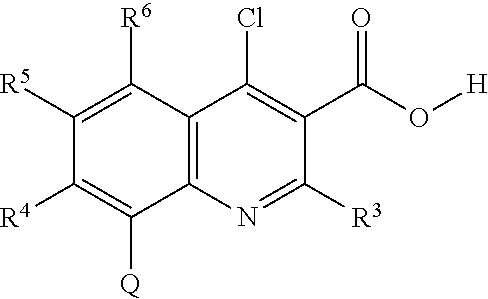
C1([R5])=C([R6])C2=C(C([Q])=C1[R4])N=C([R3])C(C(O[H])=O)=C2Cl
